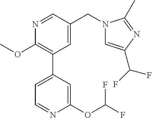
C1(OC)=C(C2=CC=NC(OC(F)F)=C2)C=C(CN2C=C(C(F)F)N=C2C)C=N1
